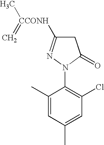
C1(N2C(=O)CC([CCONH](=C)C)=N2)=C(Cl)C=C(C)C=C1C
